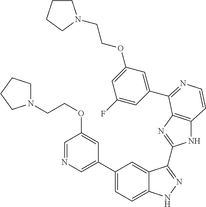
C1(C2=CN=CC(OCCN3CCCC3)=C2)=CC=C2C(=C1)C(C1=NC3=C(N1)C=CN=C3C1=CC(OCCN3CCCC3)=CC(F)=C1)=NN2
